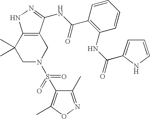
C1N(S(=O)(=O)C2=C(C)ON=C2C)CC2=C(C1(C)C)NN=C2NC(C1=C(NC(=O)C2=CC=CN2)C=CC=C1)=O
